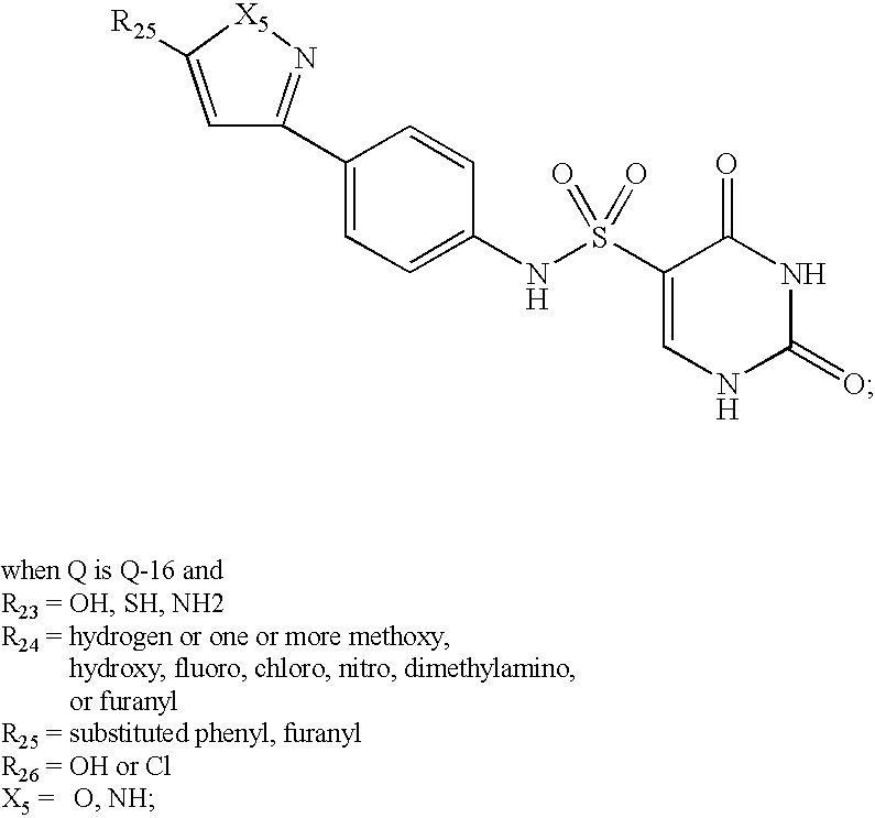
C1(C2=N[X5]C([R25])=C2)=CC=C(NS(C2=CNC(=O)NC2=O)(=O)=O)C=C1
